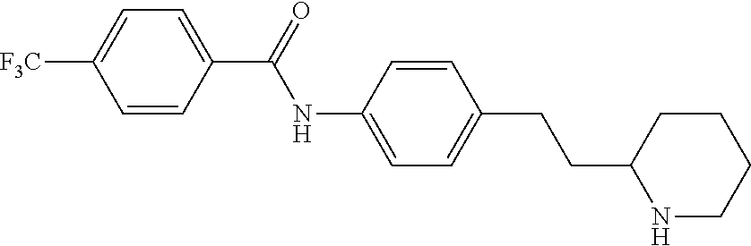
C1(C(NC2=CC=C(CCC3CCCCN3)C=C2)=O)=CC=C([F3C])C=C1
